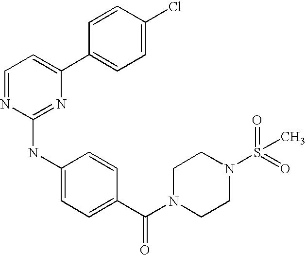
C1=NC(NC2=CC=C(C(N3CCN(S(=O)(=O)C)CC3)=O)C=C2)=NC(C2=CC=C(Cl)C=C2)=C1
